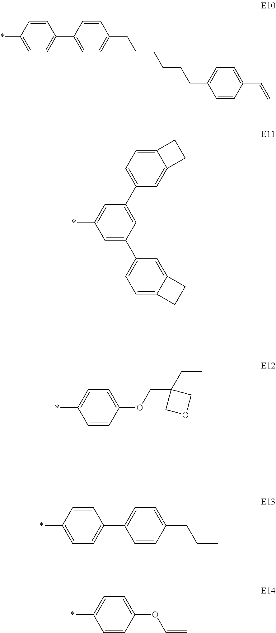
C1=CC(*)=CC=C1C1=CC=C(CCCCCCC2=CC=C(C=C)C=C2)C=C1.*C1=CC(C2=CC=C3C(=C2)CC3)=CC(C2=CC=C3C(=C2)CC3)=C1.*C1=CC=C(OCC2(CC)COC2)C=C1.C1(C2=CC=C(CCC)C=C2)=CC=C(*)C=C1.*C1=CC=C(OC=C)C=C1
